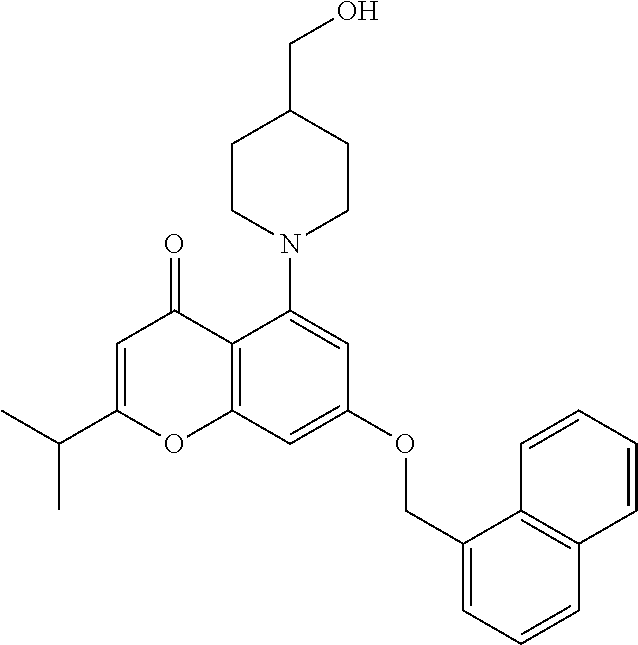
C12=C(C=C(OCC3=CC=CC4=C3C=CC=C4)C=C1N1CCC(CO)CC1)OC(C(C)C)=CC2=O
